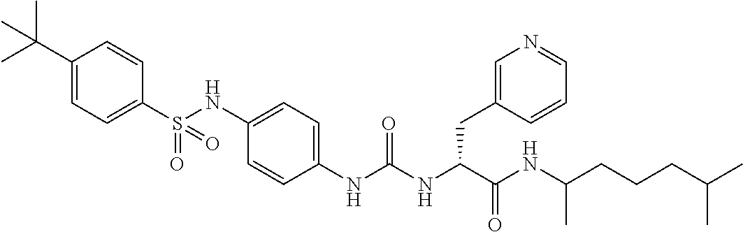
C1(S(NC2=CC=C(NC(NC(C(NC(CCCC(C)C)C)=O)CC3=CN=CC=C3)=O)C=C2)(=O)=O)=CC=C(C(C)(C)C)C=C1
